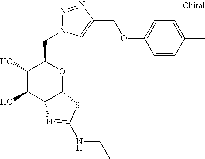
C1(O)C(O)C2C(OC1CN1N=NC(COC3=CC=C(C)C=C3)=C1)SC(NCC)=N2
